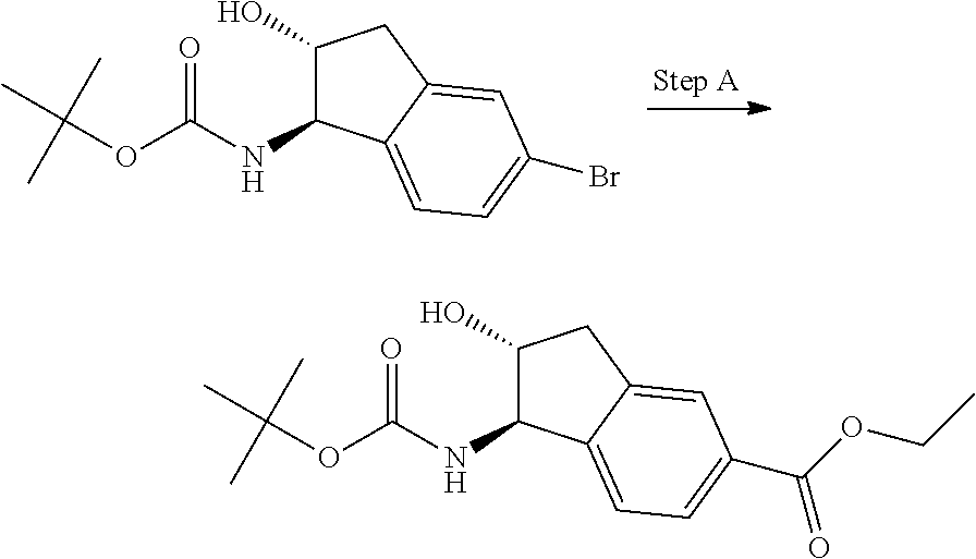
C1(O)C(NC(OC(C)(C)C)=O)C2=CC=C(Br)C=C2C1.C1(O)C(NC(OC(C)(C)C)=O)C2=CC=C(C(OCC)=O)C=C2C1
